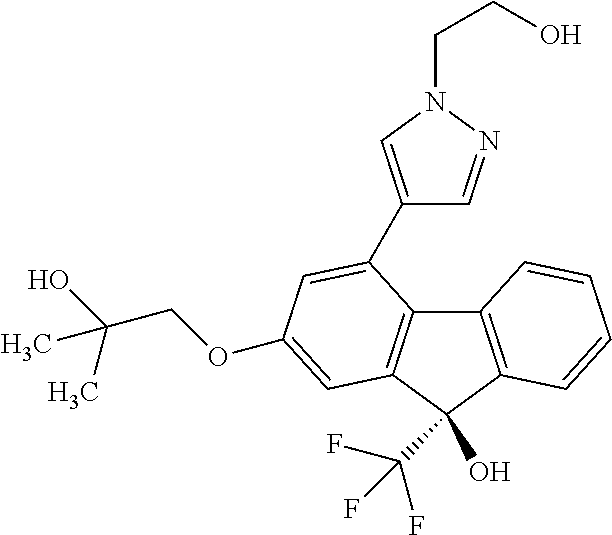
OC(COC1=CC2=C(C3=C(C2(C(F)(F)F)O)C=CC=C3)C(C2=CN(CCO)N=C2)=C1)(C)C
